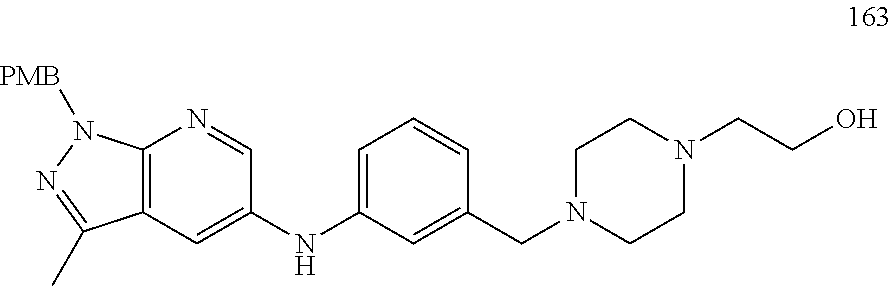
C12=C(C=C(NC3=CC=CC(CN4CCN(CCO)CC4)=C3)C=N1)C(C)=NN2[PMB]
